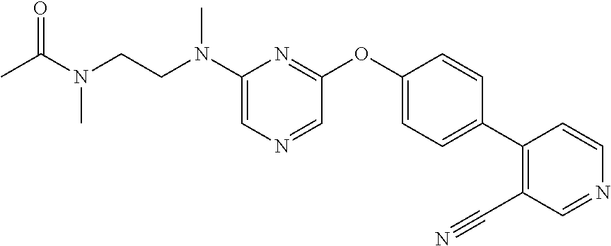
C1(N(CCN(C)C(=O)C)C)=CN=CC(OC2=CC=C(C3=C(C#N)C=NC=C3)C=C2)=N1
